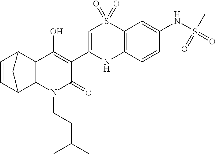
C1=C(C2=C(O)C3C(N(CCC(C)C)C2=O)C2C=CC3C2)NC2=C(S1(=O)=O)C=C(NS(=O)(C)=O)C=C2
